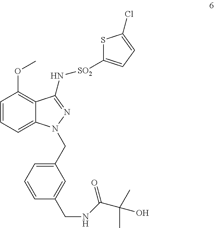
C1=CC=C2C(=C1OC)C(N[SO2]C1=CC=C(Cl)S1)=NN2CC1=CC=CC(CNC(C(O)(C)C)=O)=C1
